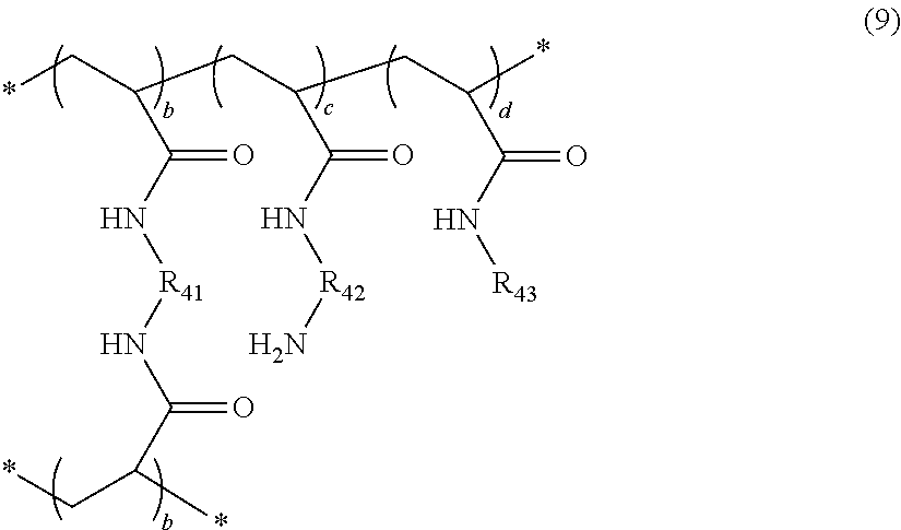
*CC(CC(CC(*)C(N[R43])=O)C(N[R42]N)=O)C(N[R41]NC(C(*)C*)=O)=O
